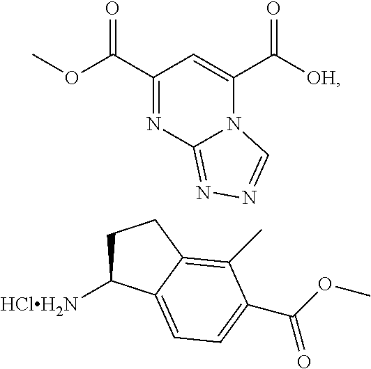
C1(C(OC)=O)=NC2=NN=CN2C(C([OH])=O)=C1.C1C([HClH2N])C2=CC=C(C(OC)=O)C(C)=C2C1
